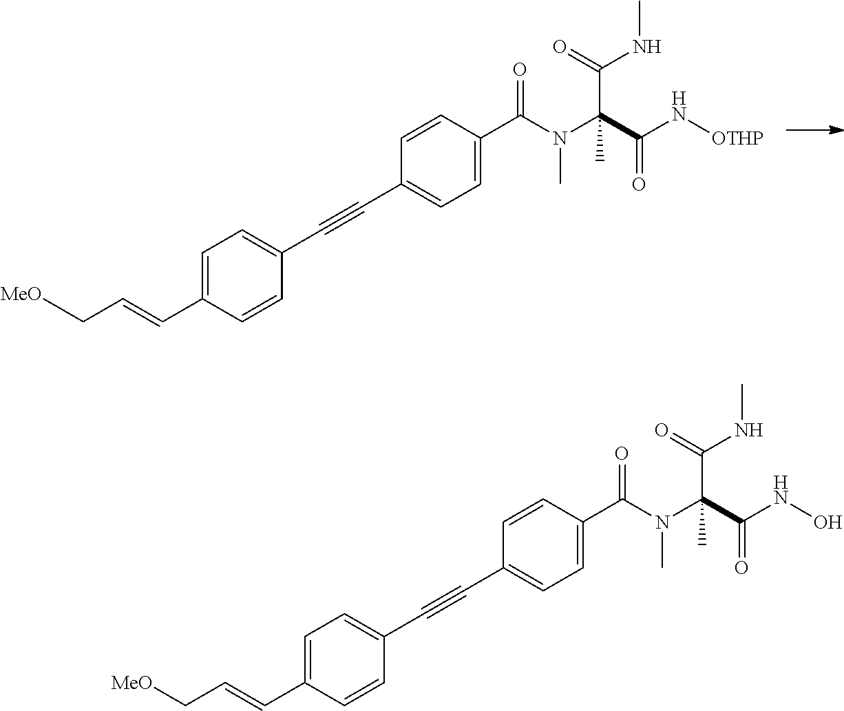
C1=CC(C#CC2=CC=C(C=CC[MeO])C=C2)=CC=C1C(N(C)C(C(=O)N[OTHP])(C(=O)NC)C)=O.C1=CC(C#CC2=CC=C(C=CC[MeO])C=C2)=CC=C1C(N(C)C(C(=O)NO)(C(=O)NC)C)=O
